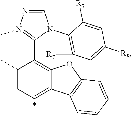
C1=NN(C)=C(C2=C3C(=CC=C2C)C2=C(O3)C=CC=C2)N1C1=C([R7])C=C([R8])C=C1[R7]
